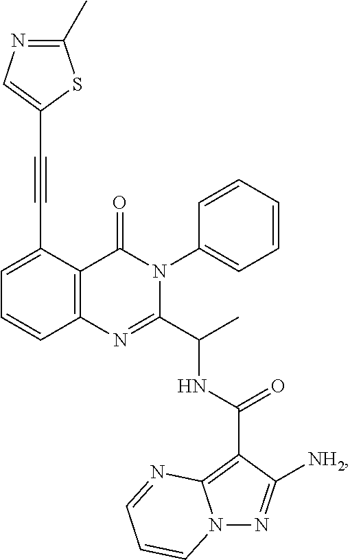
C1=C(C#CC2=CN=C(C)S2)C2=C(C=C1)N=C(C(C)NC(=O)C1=C3N(N=C1[NH2])C=CC=N3)N(C1=CC=CC=C1)C2=O
